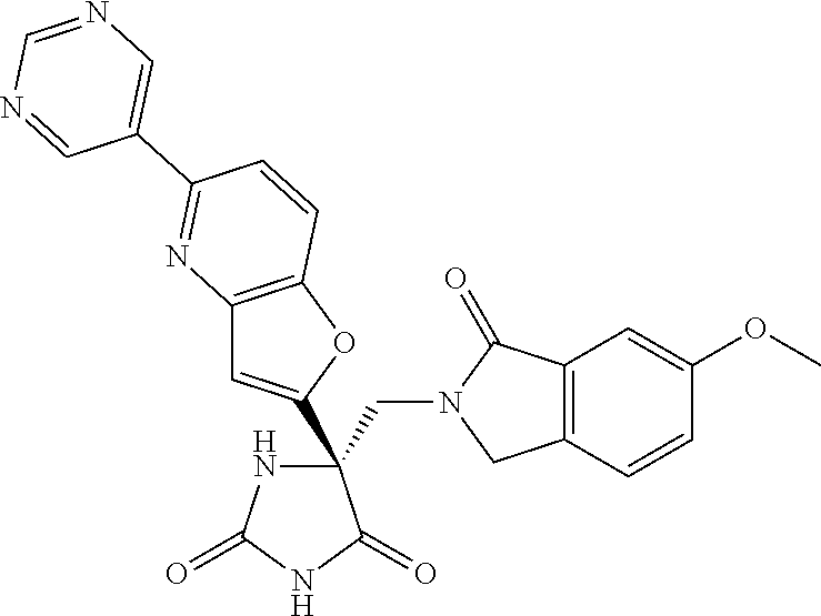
C12=C(OC(C3(CN4CC5=C(C4=O)C=C(OC)C=C5)NC(=O)NC3=O)=C1)C=CC(C1=CN=CN=C1)=N2
